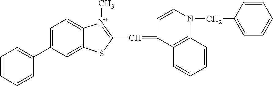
C1=CC=CC(C2=CC=C3C(=C2)SC(C=C2C=CN(CC4=CC=CC=C4)C4=C2C=CC=C4)=[N+]3C)=C1
